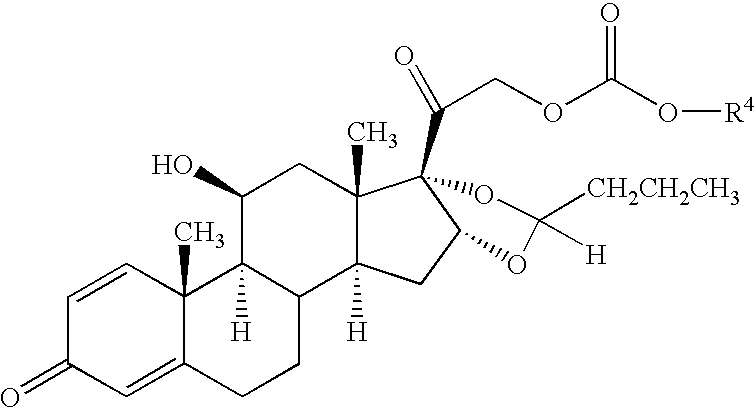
C1=CC2(C)C(=CC1=O)CCC1C2([H])C(O)CC2(C)C1([H])CC1OC([CH2CH2CH3])([H])OC21C(COC(O[R4])=O)=O
